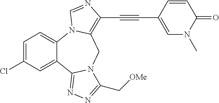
C1=C(Cl)C=C2C(=C1)N1C(=C(C#CC3=CN(C)C(=O)C=C3)N=C1)CN1C2=NN=C1C[OMe]
